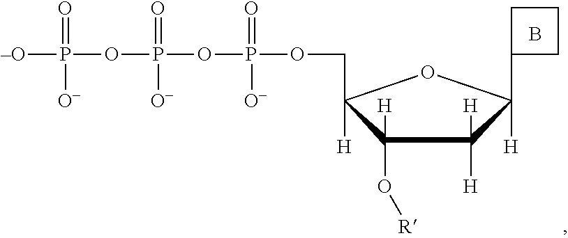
B.C1(O[R])([H])C([H])(COP(=O)([O-])OP(=O)([O-])OP(=O)([O-])[-O])OC([H])(C2CCC2)C1([H])[H]
